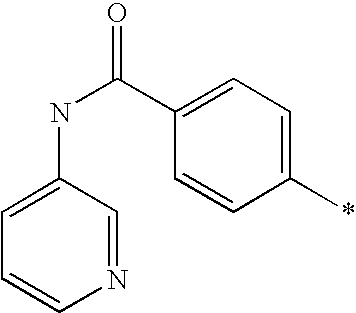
N(C(C1=CC=C(*)C=C1)=O)C1=CC=CN=C1
